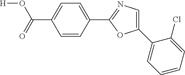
[H]OC(=O)C1=CC=C(C2=NC=C(C3=CC=CC=C3Cl)O2)C=C1
